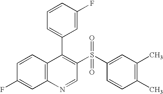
C12=C(C=CC(F)=C1)C(C1=CC=CC(F)=C1)=C(S(C1=CC(C)=C(C)C=C1)(=O)=O)C=N2
